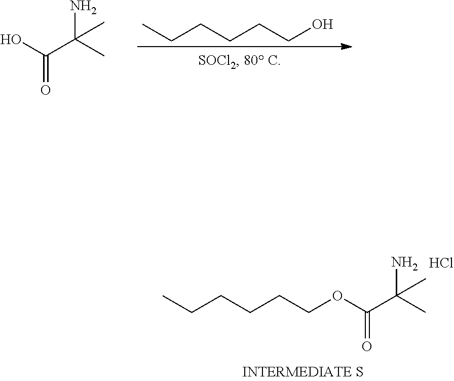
OC(C(C)(N)C)=O.C(CO)CCCC.O(C(C(C)(N)C)=O)CCCCCC.Cl
